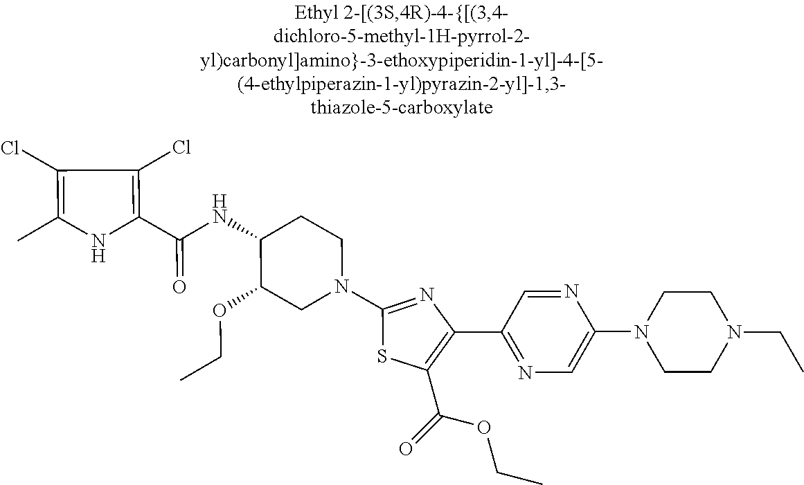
C1(Cl)=C(C)NC(C(=O)NC2C(OCC)CN(C3=NC(C4=NC=C(N5CCN(CC)CC5)N=C4)=C(C(=O)OCC)S3)CC2)=C1Cl
